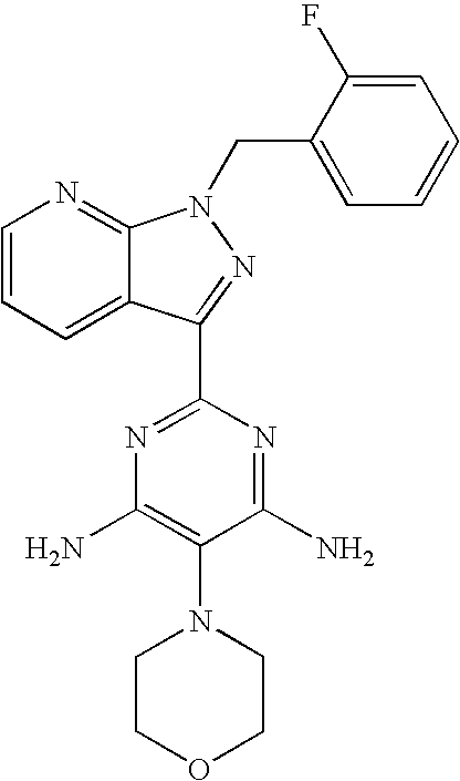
C1=CC=C2C(=N1)N(CC1=CC=CC=C1F)N=C2C1=NC(N)=C(N2CCOCC2)C(N)=N1
